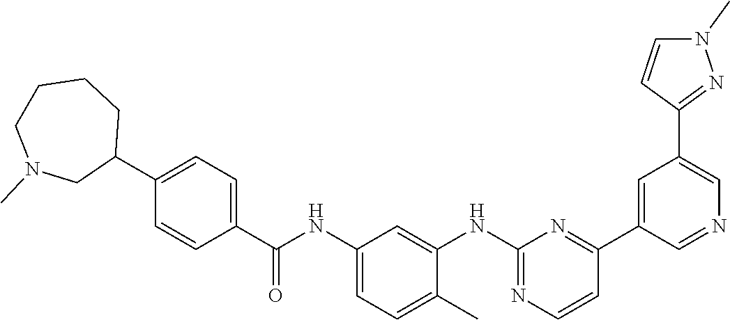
C1(C2=CC=C(C(NC3=CC=C(C)C(NC4=NC=CC(C5=CC(C6=NN(C)C=C6)=CN=C5)=N4)=C3)=O)C=C2)CCCCN(C)C1
